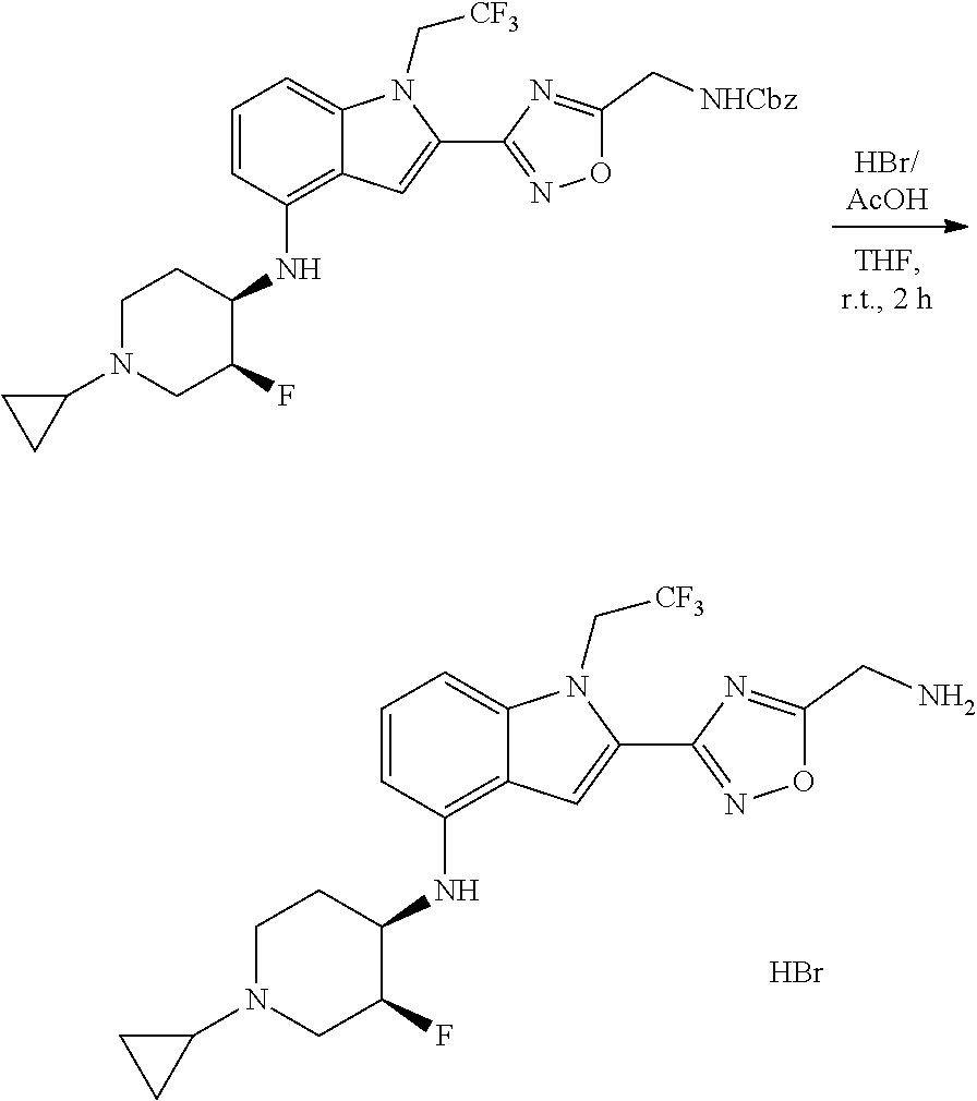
[HBr/AcOH].C12=CC=CC(NC3CCN(C4CC4)CC3F)=C1C=C(C1=NOC(C[NHCbz])=N1)N2C[CF3].C12=CC=CC(NC3CCN(C4CC4)CC3F)=C1C=C(C1=NOC(CN)=N1)N2C[CF3].Br
